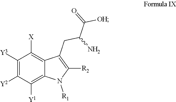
C1([Y3])=C([Y2])C([Y1])=C2C(=C1[X])C(CC(N)C(=O)[OH])=C([R2])N2[R1]
